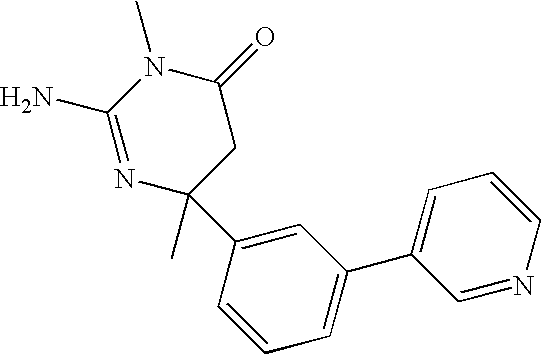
N1=C(N)N(C)C(=O)CC1(C)C1=CC(C2=CC=CN=C2)=CC=C1
